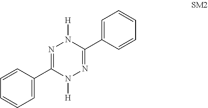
N1=C(C2=CC=CC=C2)N([H])N=C(C2=CC=CC=C2)N1[H]
